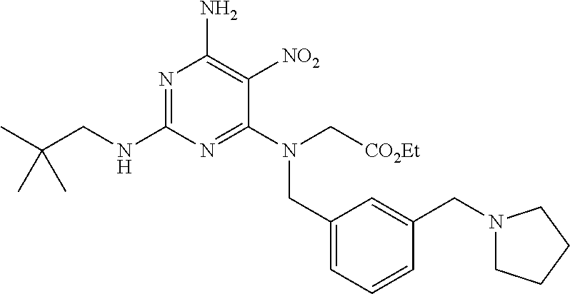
N1=C(NCC(C)(C)C)N=C(N(CC2=CC=CC(CN3CCCC3)=C2)C[CO2Et])C([NO2])=C1N
